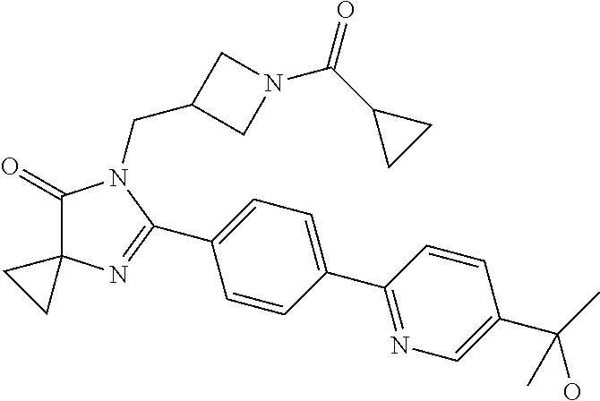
C1(=O)C2(N=C(C3=CC=C(C4=NC=C(C(C)(O)C)C=C4)C=C3)N1CC1CN(C(C3CC3)=O)C1)CC2
